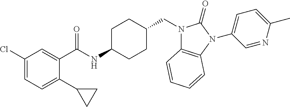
C1(Cl)=CC=C(C2CC2)C(C(NC2CCC(CN3C4=C(N(C5=CC=C(C)N=C5)C3=O)C=CC=C4)CC2)=O)=C1
